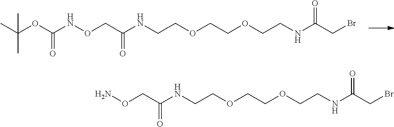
N(CCOCCOCCNC(=O)CBr)C(CON)=O.N(CCOCCOCCNC(=O)CBr)C(CONC(=O)OC(C)(C)C)=O
